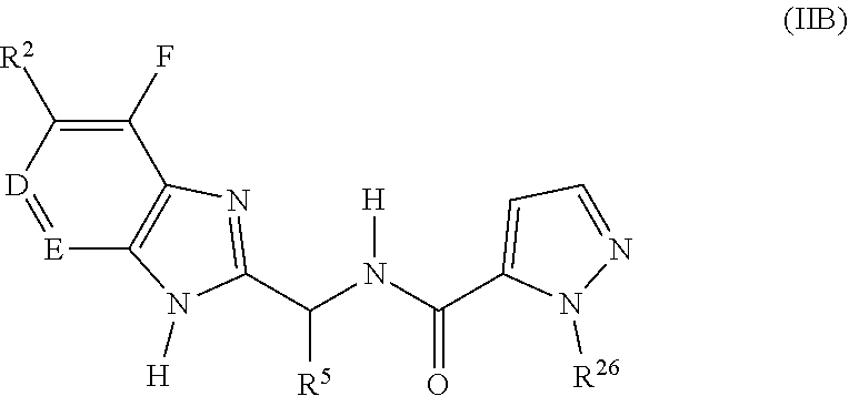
C1(F)=C([R2])[D]=[E]C2=C1N=C(C(N(C(C1=CC=NN1[R26])=O)[H])[R5])N2[H]
